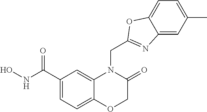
C1(C(NO)=O)=CC=C2C(=C1)N(CC1=NC3=CC(C)=CC=C3O1)C(=O)CO2
